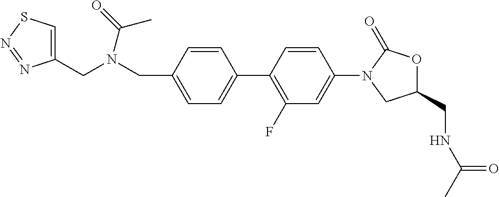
C1=CC(CN(CC2=CSN=N2)C(C)=O)=CC=C1C1=C(F)C=C(N2CC(CNC(C)=O)OC2=O)C=C1
